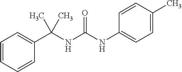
C1=CC=CC(C(NC(NC2=CC=C(C)C=C2)=O)(C)C)=C1
